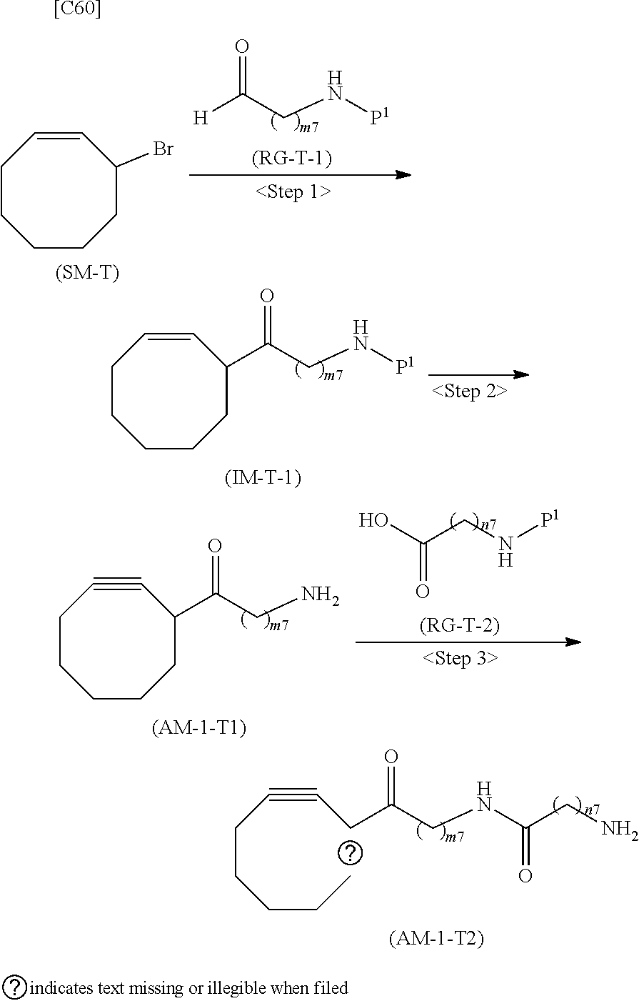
C1CCCCC(C(CN[P1])=O)C=C1.[H]C(CN[P1])=O.C1CCCCC(Br)C=C1.[(SM-T)].C1CCCCC(C(CN)=O)C#C1.OC(CN[P1])=O.C(CCCC)C#CCC(CNC(CN)=O)=O.[[C60]]
